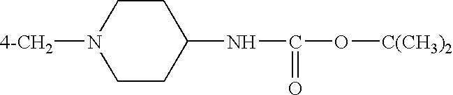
C1CN([4-CH2])CCC1NC(=O)O[C(CH3)2]
